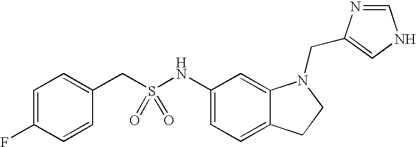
C1(NS(CC2=CC=C(F)C=C2)(=O)=O)=CC=C2C(=C1)N(CC1=CNC=N1)CC2
